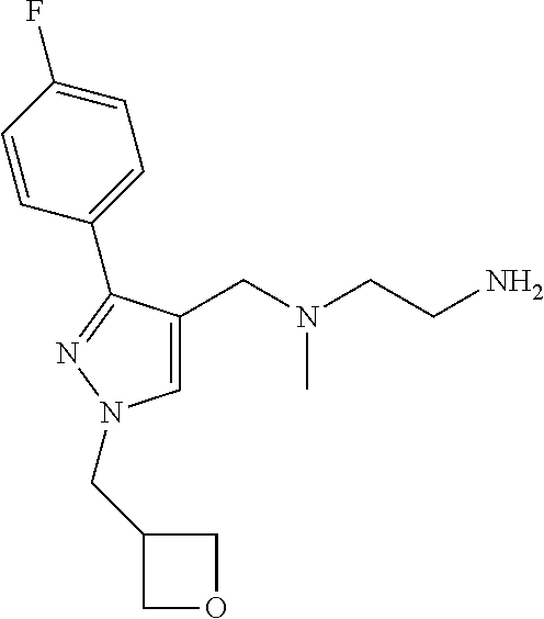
C1=C(CN(CCN)C)C(C2=CC=C(F)C=C2)=NN1CC1COC1
